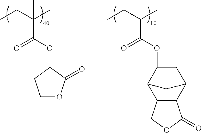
C(C(OC1CC2C3C(C1C2)COC3=O)=O)(CC)C.C(C(OC1CCOC1=O)=O)(CC)(C)C
